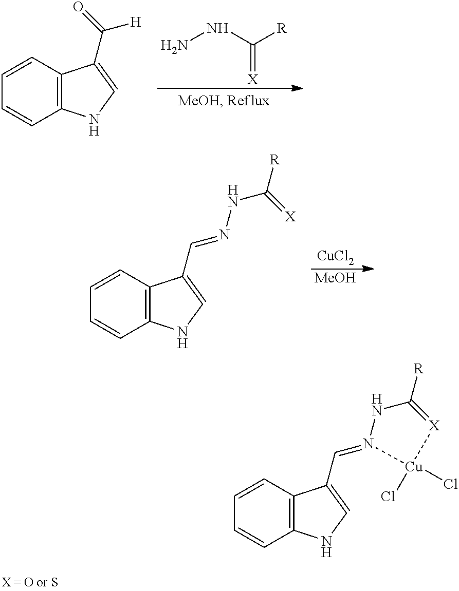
NNC([R])=[X].C1=CC2=C(C=C1)NC=C2C(=O)[H].[CuCl2].[MeOH].C1=CC2=C(C=C1)NC=C2C=NNC([R])=[X].C1=CC2=C(C=C1)NC=C2C=N1NC([R])=[X][Cu]1(Cl)Cl
